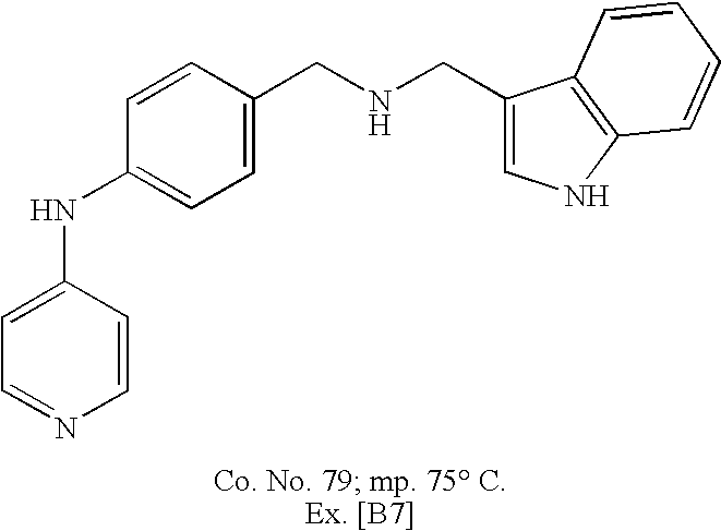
C1=C(NC2=CC=C(CNCC3=CNC4=C3C=CC=C4)C=C2)C=CN=C1
